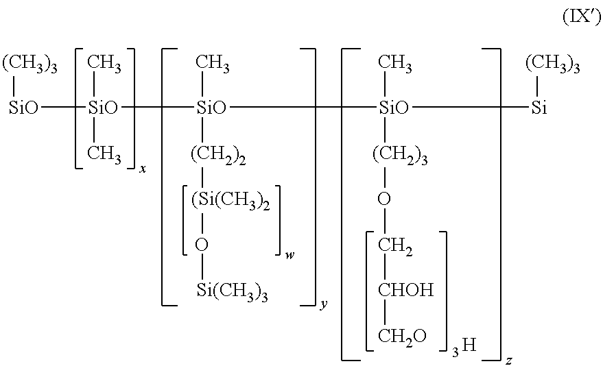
[(CH3)3][SiO][SiO](C)(C)[SiO](C)([(CH2)2][(Si(CH3)2]O[Si(CH3)3])[SiO](C)([(CH2)3]OC[CHOH][CH2O])[Si][(CH3)3].[H]
